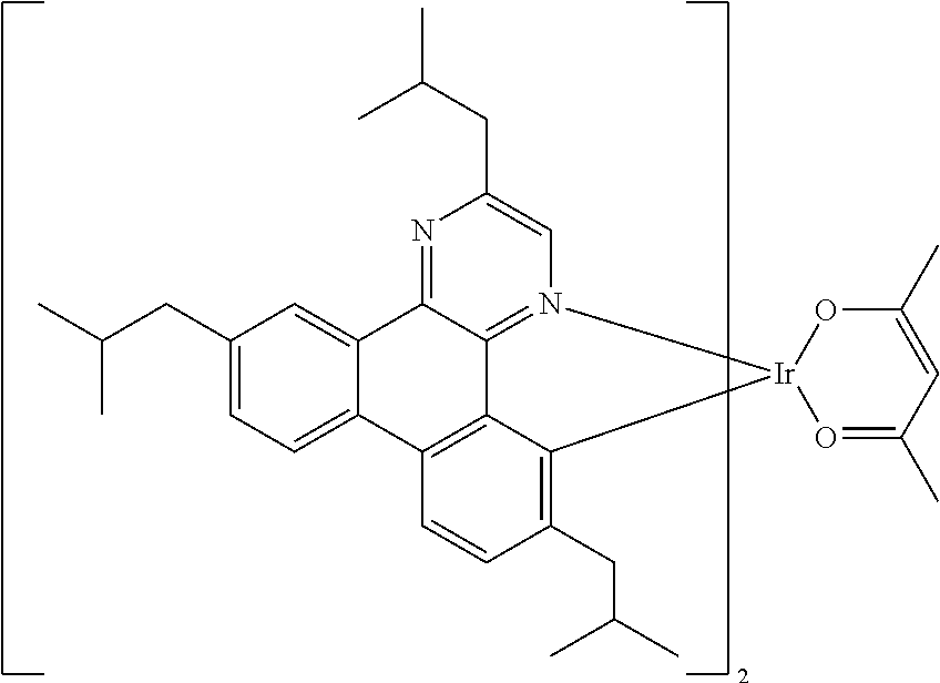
C1(CC(C)C)=CC=C2C(=C1)C1=NC(CC(C)C)=CN3=C1C1=C2C=CC(CC(C)C)=C1[Ir]31O=C(C)C=C(C)O1
